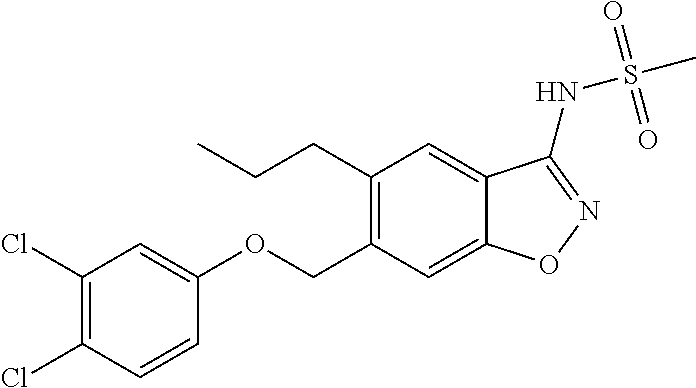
C(C1=C(CCC)C=C2C(=C1)ON=C2NS(C)(=O)=O)OC1=CC(Cl)=C(Cl)C=C1
